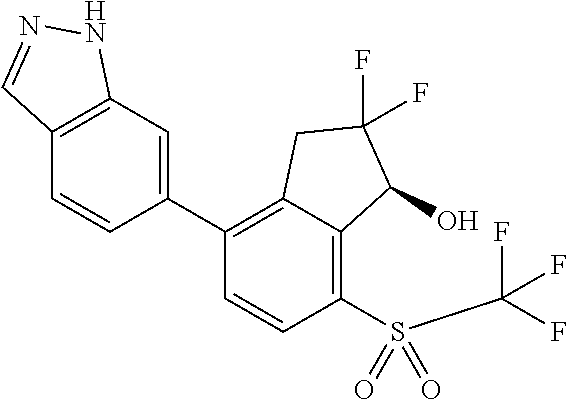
C1(C2=CC3=C(C=C2)C=NN3)=C2C(=C(S(=O)(C(F)(F)F)=O)C=C1)C(O)C(F)(F)C2
